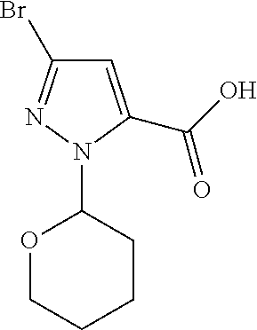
O1CCCCC1N1C(C(O)=O)=CC(Br)=N1
